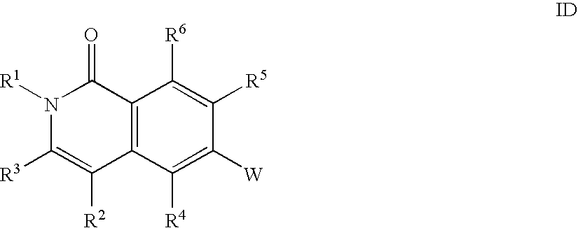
C12=C(C([R4])=C([W])C([R5])=C1[R6])C([R2])=C([R3])N([R1])C2=O
